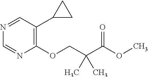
N1=CC(C2CC2)=C(OCC(C(OC)=O)(C)C)N=C1
